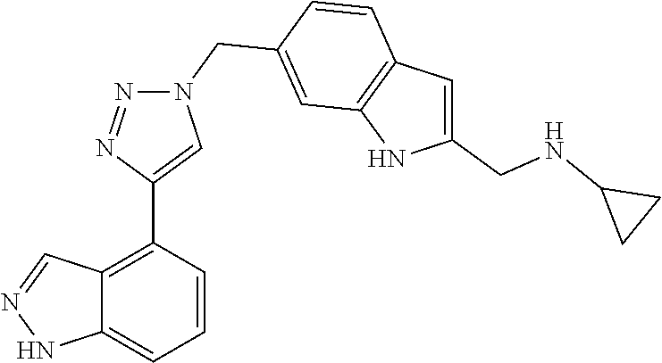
C1=C(CNC2CC2)NC2=C1C=CC(CN1N=NC(C3=C4C(=CC=C3)NN=C4)=C1)=C2
